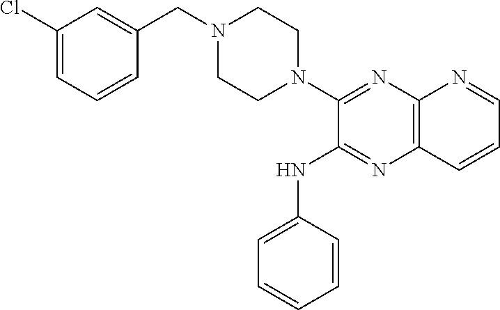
C1(Cl)=CC=CC(CN2CCN(C3=NC4=C(N=C3NC3=CC=CC=C3)C=CC=N4)CC2)=C1
